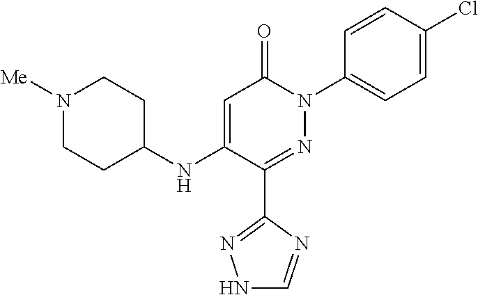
C1(C2=NN(C3=CC=C(Cl)C=C3)C(=O)C=C2NC2CCN([Me])CC2)=NNC=N1
